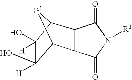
C12[G1]C(C3C1C(=O)N([R1])C3=O)C(O)([H])C2(O)[H]
